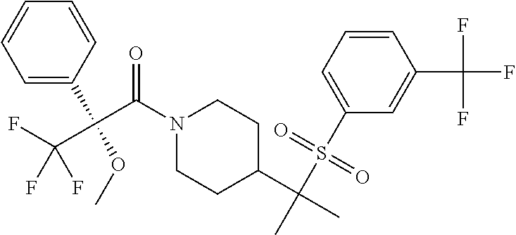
N1(C(C(C(F)(F)F)(C2=CC=CC=C2)OC)=O)CCC(C(C)(S(C2=CC=CC(C(F)(F)F)=C2)(=O)=O)C)CC1
